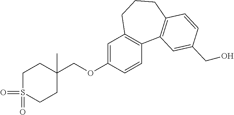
C1S(=O)(=O)CCC(COC2=CC3=C(C=C2)C2=C(CCC3)C=CC(CO)=C2)(C)C1
